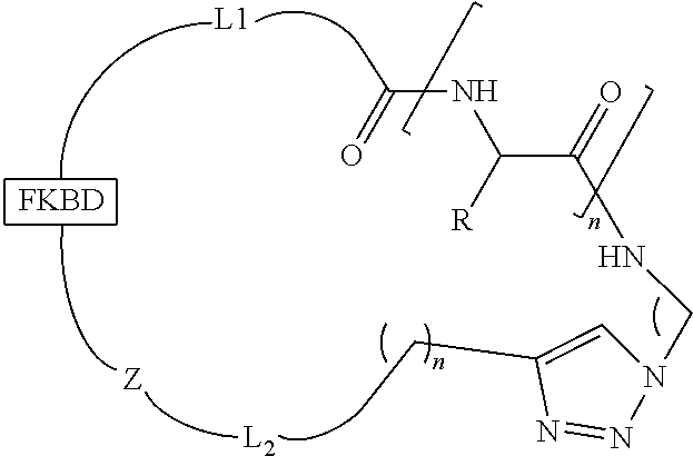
[L1].[FKBD].[L2].C(NC(C(=O)NCN1C=C(CC)N=N1)[R])(=O)C
